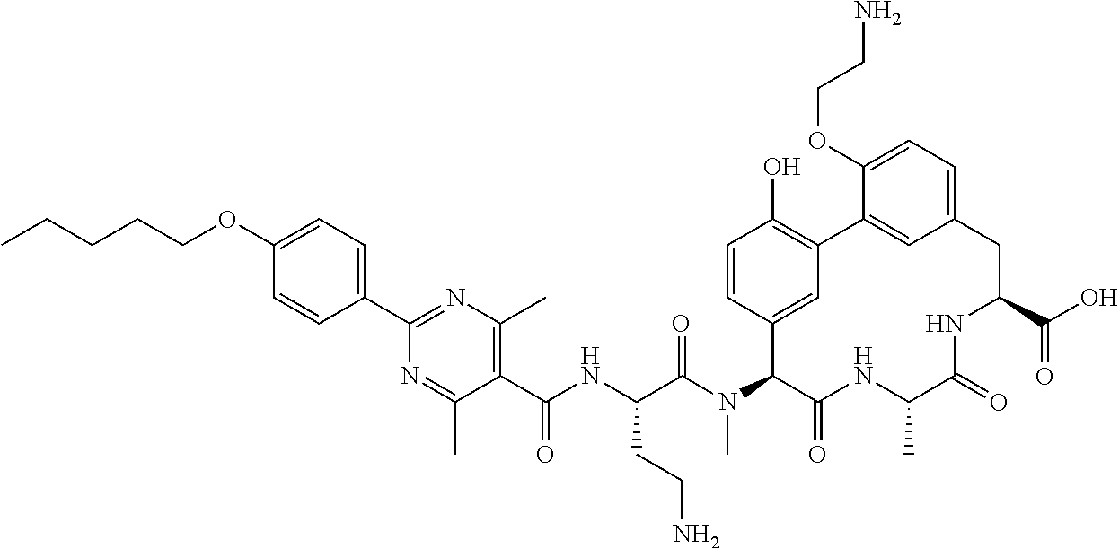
C1(OCCCCC)=CC=C(C2=NC(C)=C(C(NC(C(N(C3C(=O)NC(C)C(=O)NC(C(O)=O)CC4=CC=C(OCCN)C(=C4)C4=C(O)C=CC3=C4)C)=O)CCN)=O)C(C)=N2)C=C1
